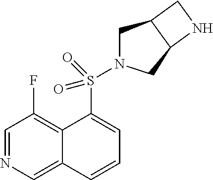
C1=NC=C2C(=C1F)C(S(=O)(=O)N1CC3C(C1)NC3)=CC=C2
